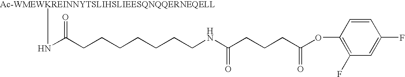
N(C(CCCCCCCNC(CCCC(OC1=C(F)C=C(F)C=C1)=O)=O)=O)[Ac-WMEWKREINNYTSLIHSLIEESQNQQERNEQELL]
